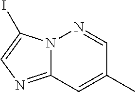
C12=NC=C(I)N1N=CC(C)=C2
